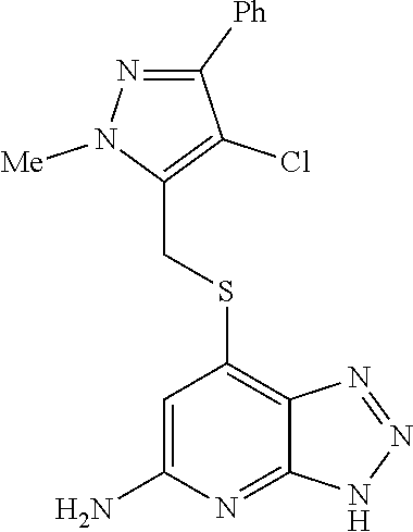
C1(CSC2=C3C(=NC(N)=C2)NN=N3)=C(Cl)C([Ph])=NN1[Me]
